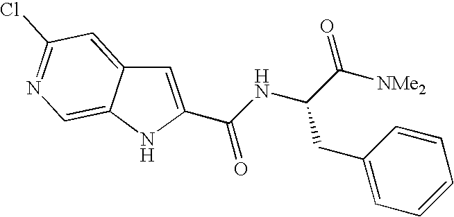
C(C1=CC2=CC(Cl)=NC=C2N1)(NC(C([NMe2])=O)CC1=CC=CC=C1)=O
